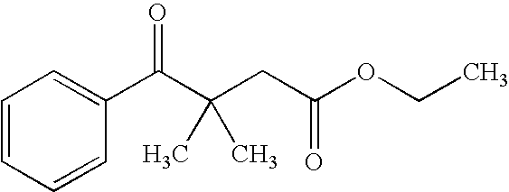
C1=CC=CC(C(C(CC(OCC)=O)(C)C)=O)=C1
